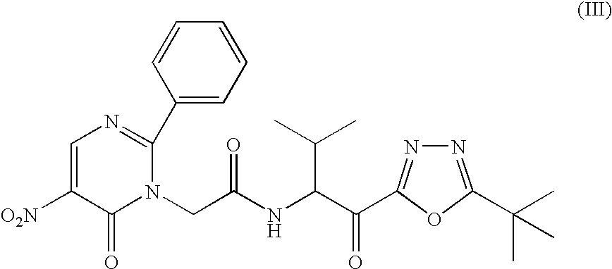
C1=C([O2N])C(=O)N(CC(NC(C(C2=NN=C(C(C)(C)C)O2)=O)C(C)C)=O)C(C2=CC=CC=C2)=N1
